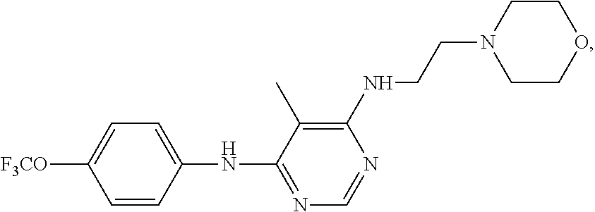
C1=CC(NC2=NC=NC(NCCN3CCOCC3)=C2C)=CC=C1[F3CO]
